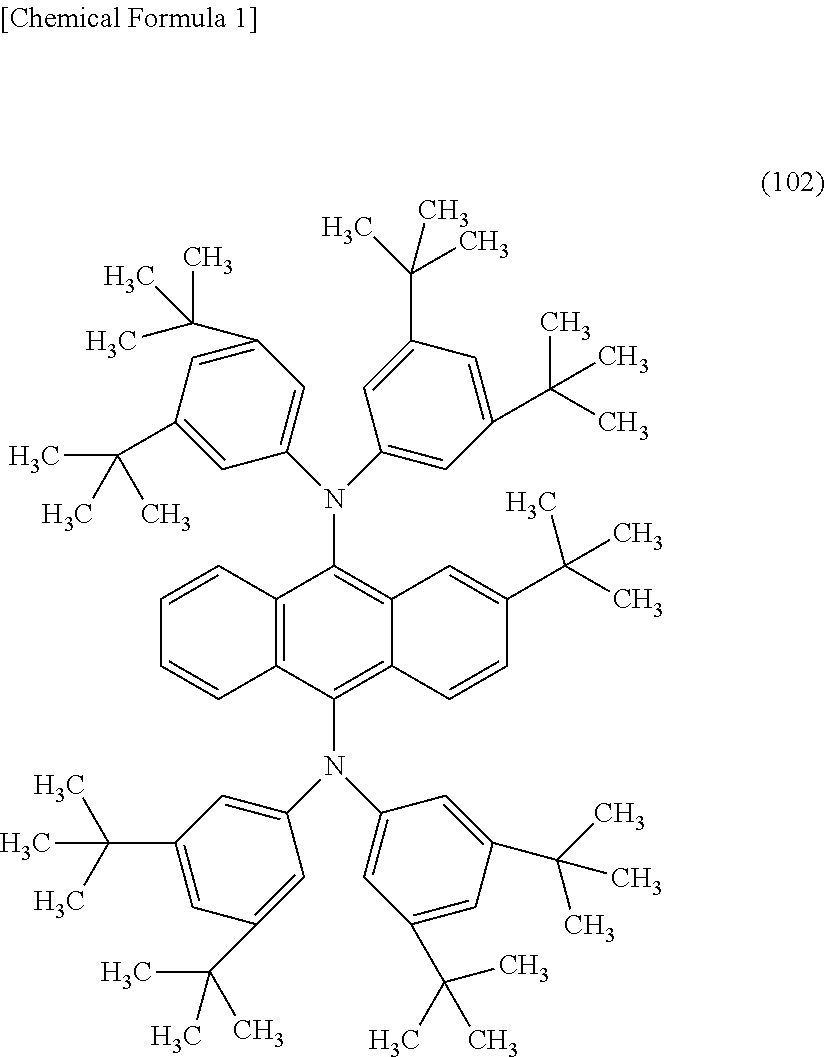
C12=C(C(N(C3=CC(C(C)(C)C)=CC(C(C)(C)C)=C3)C3=CC(C(C)(C)C)=CC(C(C)(C)C)=C3)=C3C(=C1N(C1=CC(C(C)(C)C)=CC(C(C)(C)C)=C1)C1=CC(C(C)(C)C)=CC(C(C)(C)C)=C1)C=C(C(C)(C)C)C=C3)C=CC=C2
